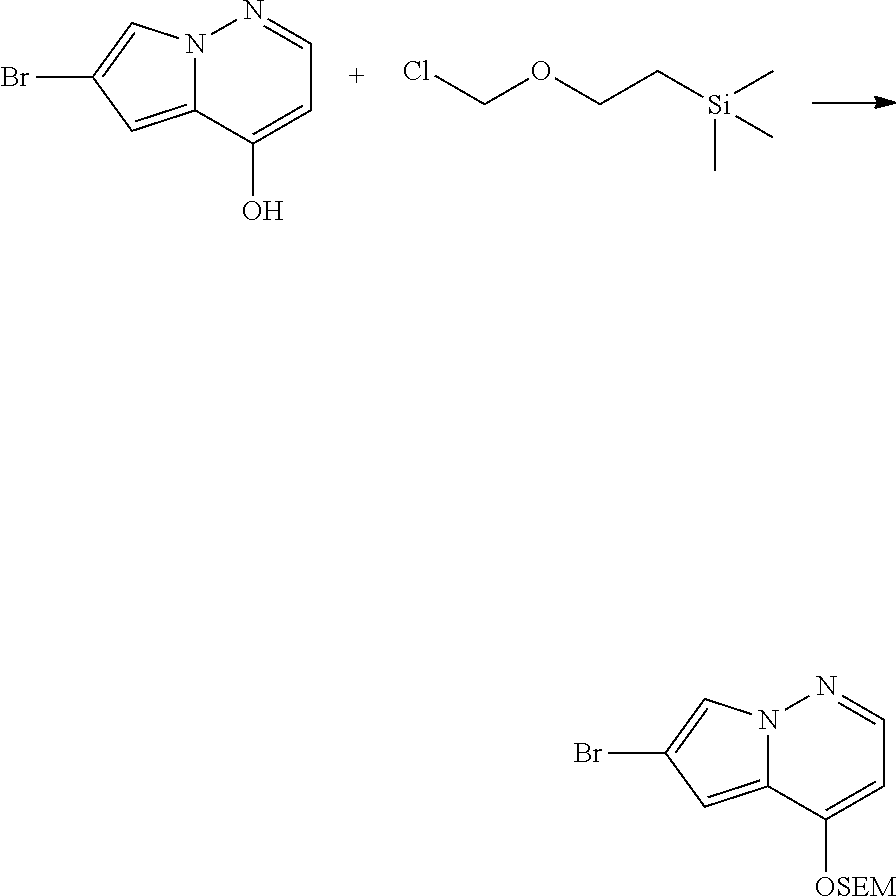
N12C(=CC(Br)=C1)C(O)=CC=N2.ClCOCC[Si](C)(C)C.N12C(=CC(Br)=C1)C([OSEM])=CC=N2
